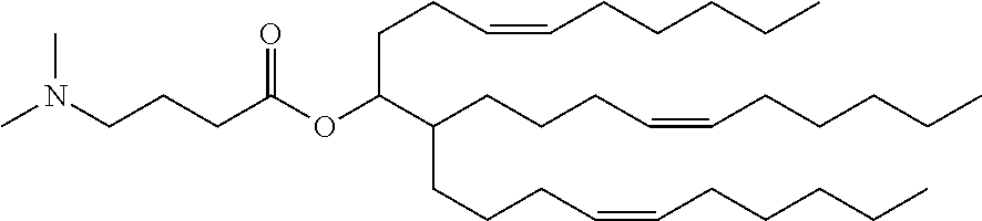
C(CC(OC(CCC=CCCCCC)C(CCCC=CCCCCC)CCCC=CCCCCC)=O)CN(C)C
